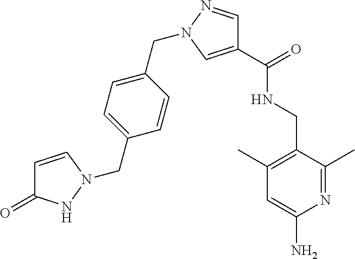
C1(C)=NC(N)=CC(C)=C1CNC(C1=CN(CC2=CC=C(CN3NC(=O)C=C3)C=C2)N=C1)=O
